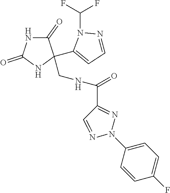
C1(=O)NC(=O)NC1(C1=CC=NN1C(F)F)CNC(C1=NN(C2=CC=C(F)C=C2)N=C1)=O
